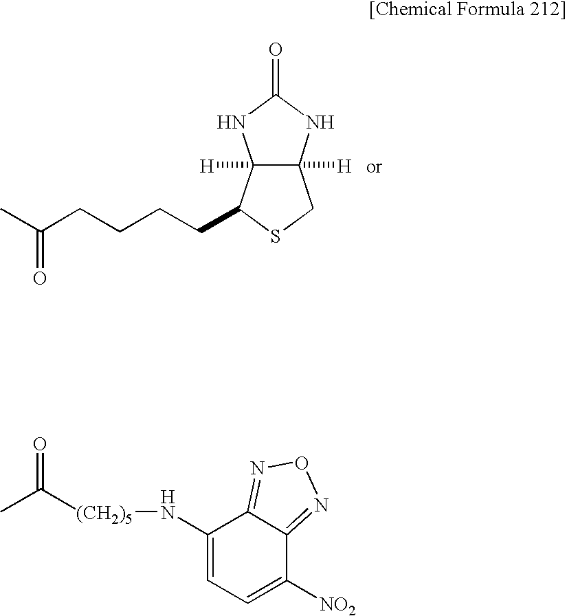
C12([H])C([H])(NC(=O)N1)CSC2CCCCC(C)=O.O=C([(CH2)5]NC1=CC=C([NO2])C2=NON=C12)C
